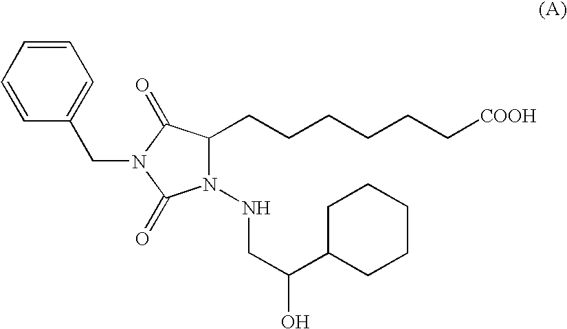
C1=CC=CC(CN2C(=O)N(NCC(O)C3CCCCC3)C(CCCCCC[COOH])C2=O)=C1
